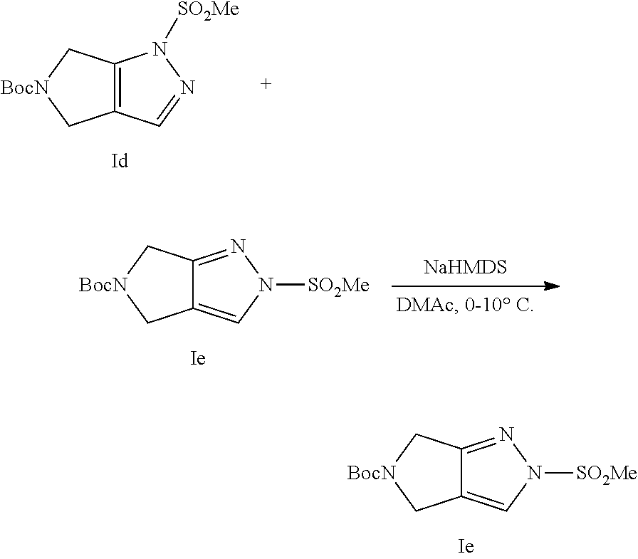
C12=CN([SO2Me])N=C1C[BocN]C2.C12=C(C[BocN]C1)N([SO2Me])N=C2.C12=CN([SO2Me])N=C1C[BocN]C2
